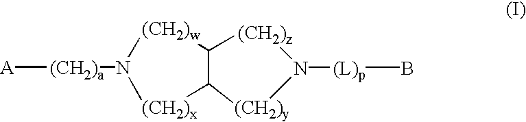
[A][(CH2)a]N1[(CH2)w]C2C([(CH2)x]1)[(CH2)y]N([(L)p]B)[(CH2)z]2
